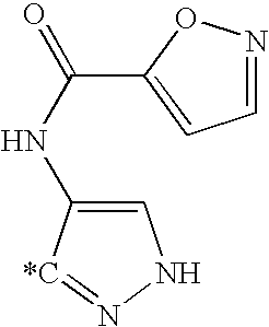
C1=C(NC(=O)C2=CC=NO2)[*C]=NN1
